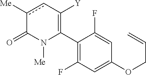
C1(C2=C([Y])cc([Me])C(=O)N2[Me])=C(F)C=C(OCC=C)C=C1F
